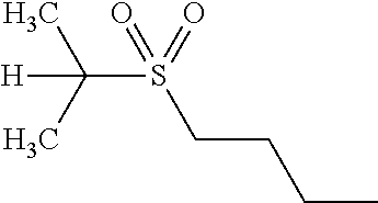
C(C)CCS(C([H])(C)C)(=O)=O
